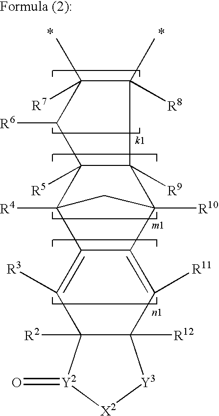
C12([R2])C([R12])(C([R11])=C3C(=C1[R3])C1([R4])C4([R5])C([R9])(C3([R10])C1)C(C)([R8])C(C)([R7])C4[R6])[Y3][X2][Y2]2=O
